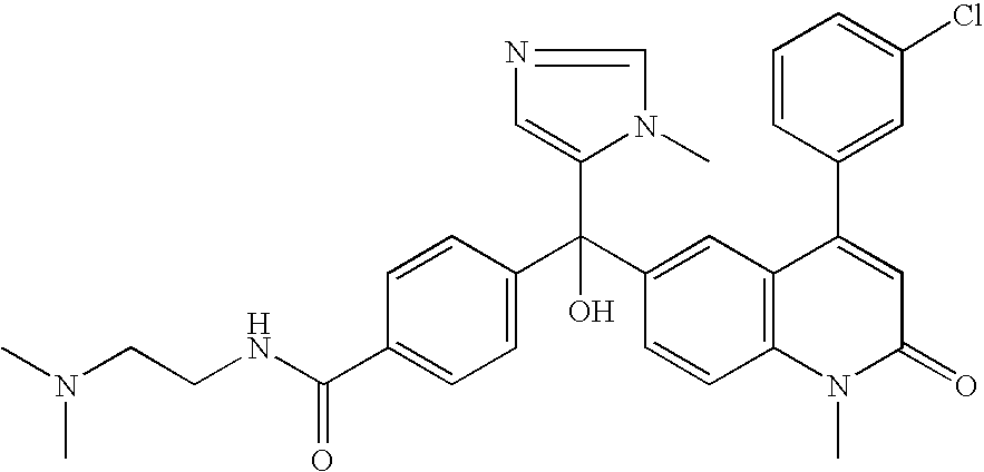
C1=C(C(NCCN(C)C)=O)C=CC(C(C2=CC3=C(C=C2)N(C)C(=O)C=C3C2=CC(Cl)=CC=C2)(C2=CN=CN2C)O)=C1
